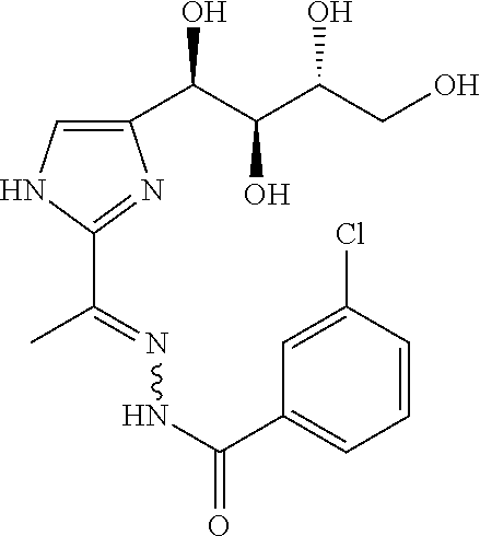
C1(C(NN=C(C2=NC(C(C(C(CO)O)O)O)=CN2)C)=O)=CC=CC(Cl)=C1
